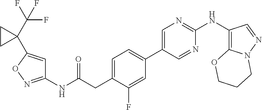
C1(NC(=O)CC2=CC=C(C3=CN=C(NC4=C5N(N=C4)CCCO5)N=C3)C=C2F)=NOC(C2(C(F)(F)F)CC2)=C1
